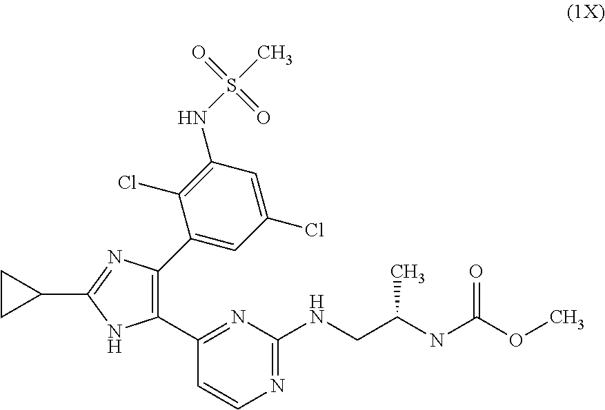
C1(C2=C(C3=CC(Cl)=CC(NS(=O)(=O)C)=C3Cl)N=C(C3CC3)N2)=NC(NCC(NC(OC)=O)C)=NC=C1
